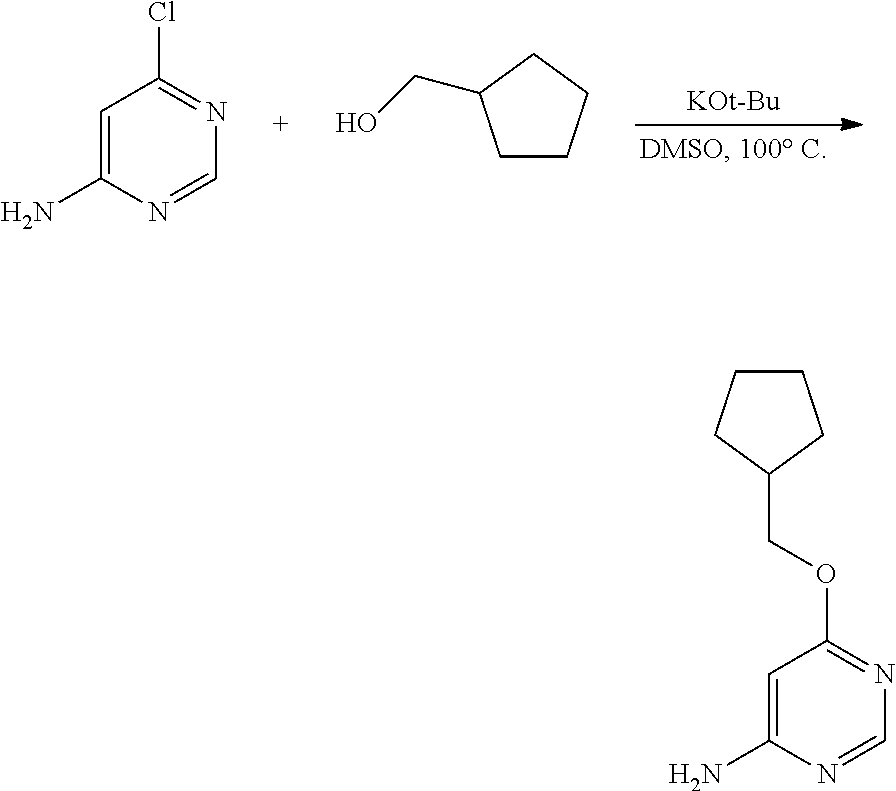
[KOt-Bu].C1=C(N)N=CN=C1Cl.OCC1CCCC1.C1=C(N)N=CN=C1OCC1CCCC1
